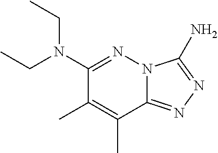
N12C(=NN=C1N)C(C)=C(C)C(N(CC)CC)=N2
